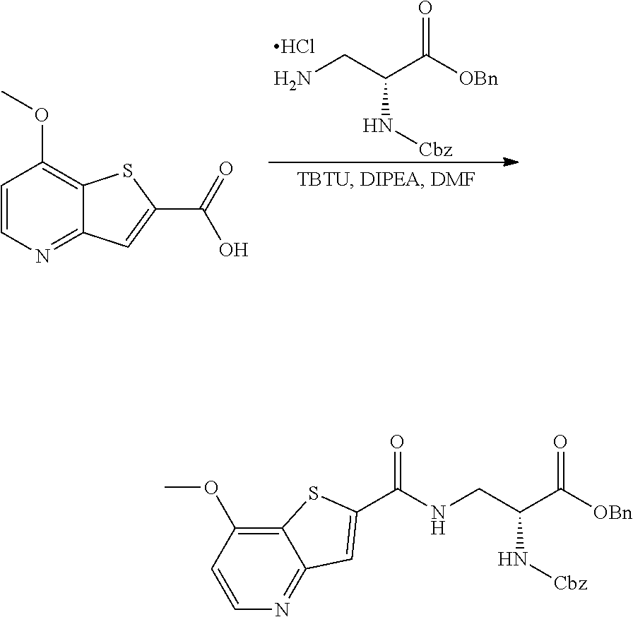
O=C([OBn])C(CN)N[Cbz].Cl.C12=NC=CC(OC)=C1SC(C(=O)O)=C2.C12=C(OC)C=CN=C1C=C(C(NCC(C([OBn])=O)N[Cbz])=O)S2
